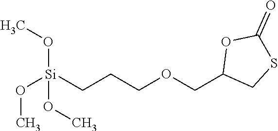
O([Si](OC)(OC)CCCOCC1CSC(=O)O1)C
